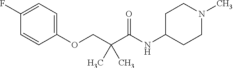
C1(F)=CC=C(OCC(C(NC2CCN(C)CC2)=O)(C)C)C=C1
